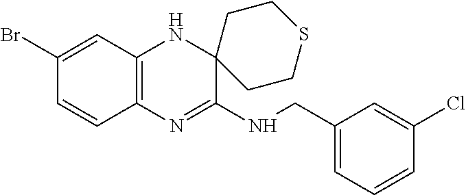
C12=C(N=C(NCC3=CC=CC(Cl)=C3)C3(N1)CCSCC3)C=CC(Br)=C2
